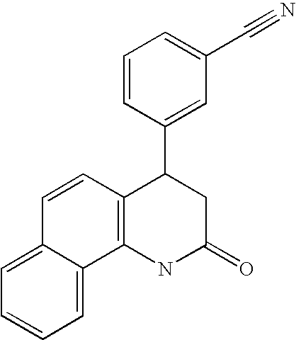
C12=C(NC(=O)CC1C1=CC(C#N)=CC=C1)C1=CC=CC=C1C=C2
